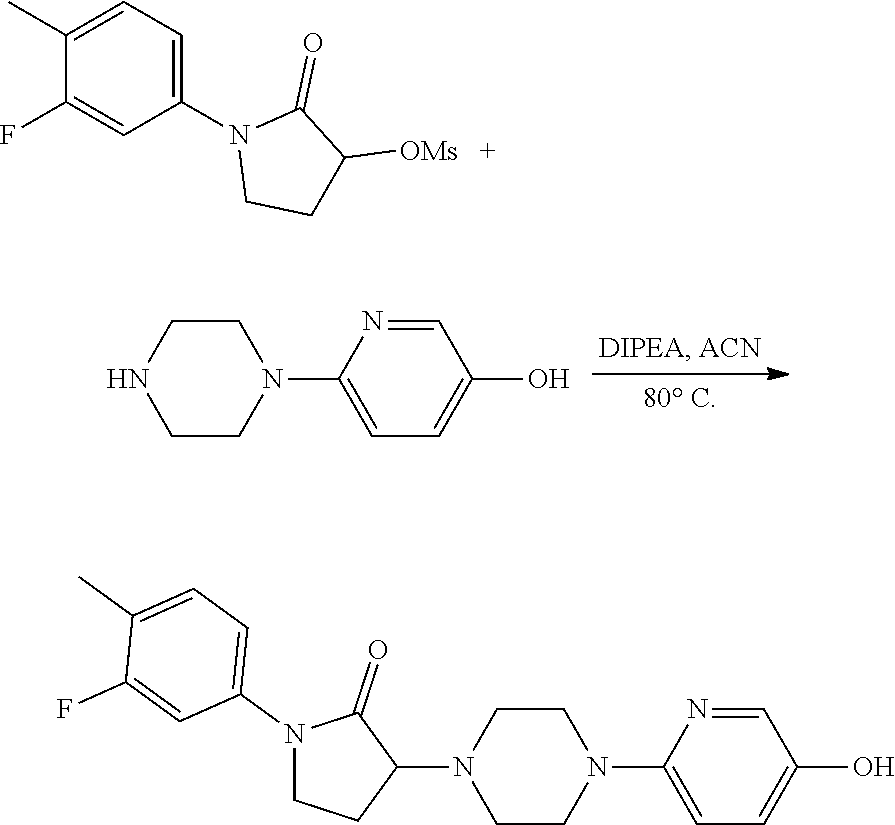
C1CNCCN1C1=CC=C(O)C=N1.C1(C)=CC=C(N2CCC([OMs])C2=O)C=C1F.N1(C2=CC=C(C)C(F)=C2)CCC(N2CCN(C3=CC=C(O)C=N3)CC2)C1=O
